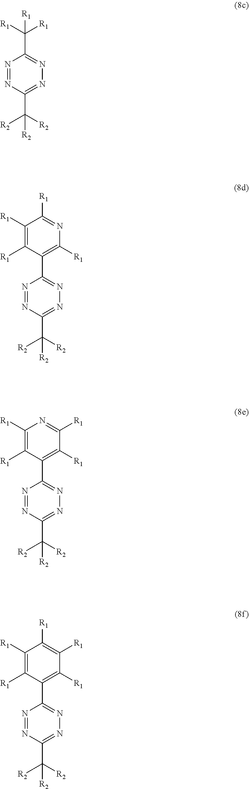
N1=NC(C([R2])([R2])[R2])=NN=C1C([R1])([R1])[R1].N1=NC(C([R2])([R2])[R2])=NN=C1C1=C([R1])N=C([R1])C([R1])=C1[R1].N1=NC(C([R2])([R2])[R2])=NN=C1C1=C([R1])C([R1])=NC([R1])=C1[R1].N1=NC(C([R2])([R2])[R2])=NN=C1C1=C([R1])C([R1])=C([R1])C([R1])=C1[R1]
